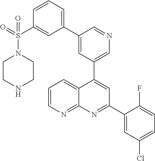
C1=C(C2=CC=CC(S(=O)(N3CCNCC3)=O)=C2)C=NC=C1C1=CC(C2=CC(Cl)=CC=C2F)=NC2=NC=CC=C12
